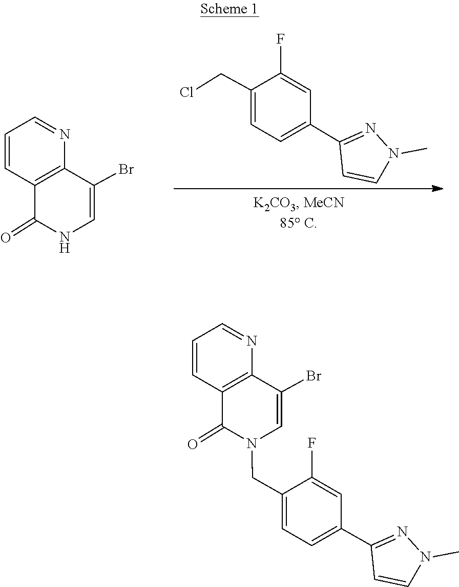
C1(F)=CC(C2=NN(C)C=C2)=CC=C1CCl.C1=CC=NC2=C1C(=O)NC=C2Br.C1=C(C2=NN(C)C=C2)C=C(F)C(CN2C=C(Br)C3=C(C=CC=N3)C2=O)=C1
